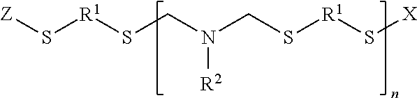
[Z]S[R1]SCN(CS[R1]S[X])[R2]
